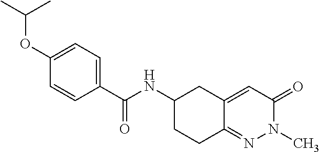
C1(OC(C)C)=CC=C(C(NC2CCC3=NN(C)C(=O)C=C3C2)=O)C=C1
